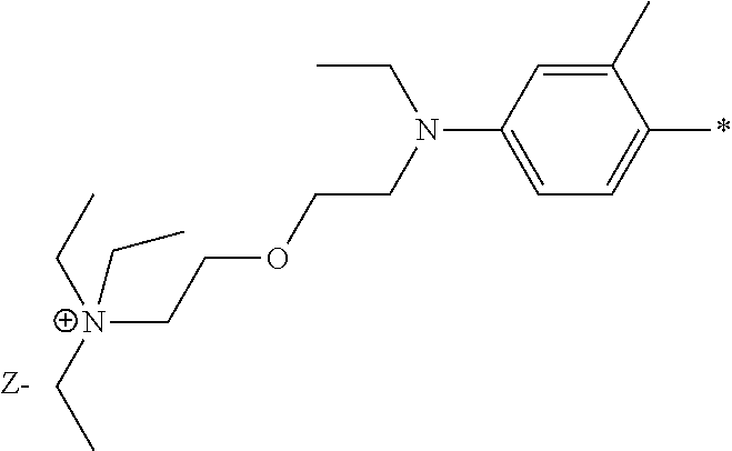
C1(C)=CC(N(CCOCC[N+](CC)(CC)CC)CC)=CC=C1*
